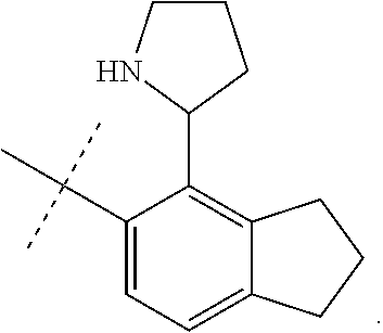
C1(C(C)(C)C)=CC=C2C(=C1C1NCCC1)CCC2
